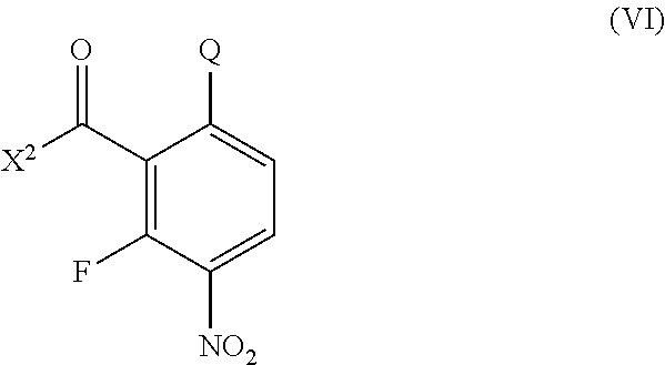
C1(C([X2])=O)=C(F)C([NO2])=CC=C1[Q]
